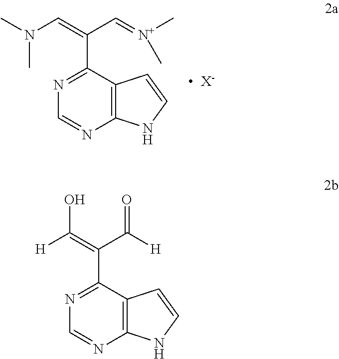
C12=C(C(C(=CN(C)C)C=[N+](C)C)=NC=N1)C=CN2.[  X-].C12=C(C(C(=C([H])O)C([H])=O)=NC=N1)C=CN2
